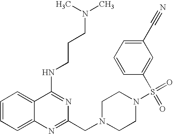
C1=CC=C2C(=C1)C(NCCCN(C)C)=NC(CN1CCN(S(=O)(C3=CC(C#N)=CC=C3)=O)CC1)=N2
